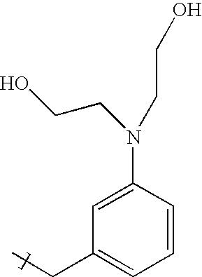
C1=C(N(CCO)CCO)C=CC=C1CC
